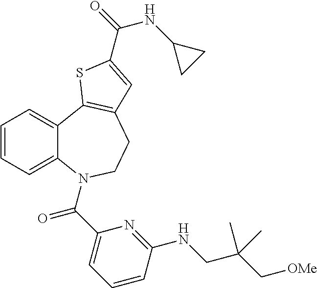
C1=CC=C2C(=C1)C1=C(CCN2C(C2=CC=CC(NCC(C[OMe])(C)C)=N2)=O)C=C(C(=O)NC2CC2)S1
